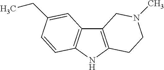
C12=C(NC3=C1C=C(CC)C=C3)CCN(C)C2
